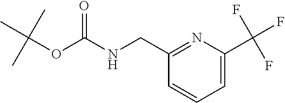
C1=CC(CNC(OC(C)(C)C)=O)=NC(C(F)(F)F)=C1
